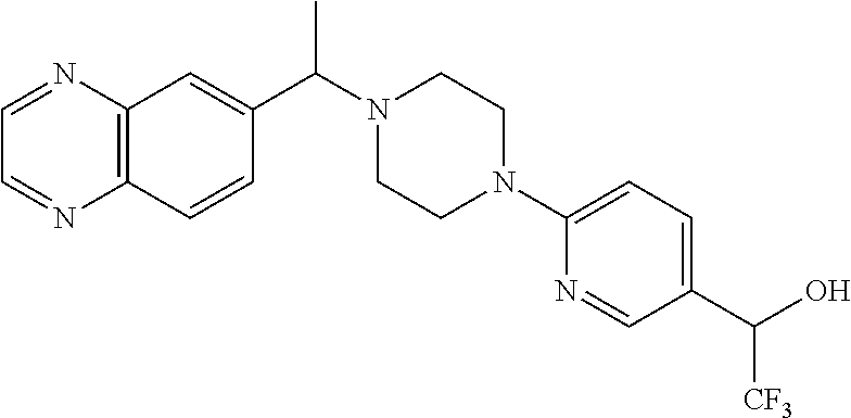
C12=C(C=CC(C(N3CCN(C4=CC=C(C(O)[CF3])C=N4)CC3)C)=C1)N=CC=N2
